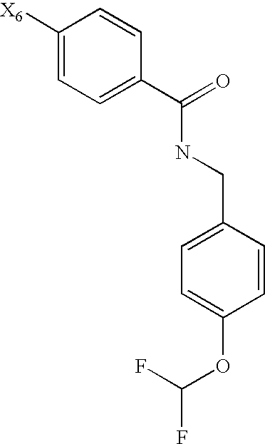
C1([X6])=CC=C(C(=O)NCC2=CC=C(OC(F)F)C=C2)C=C1
